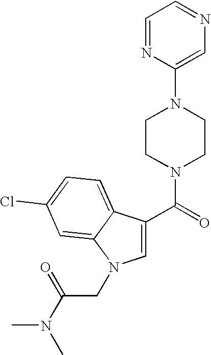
C(=O)(N1CCN(C2=CN=CC=N2)CC1)C1=CN(CC(N(C)C)=O)C2=CC(Cl)=CC=C12
